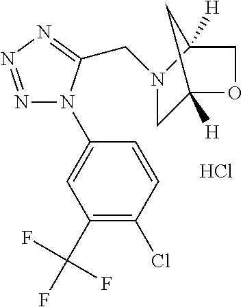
N1=NN=C(CN2CC3([H])OCC2([H])C3)N1C1=CC(C(F)(F)F)=C(Cl)C=C1.Cl
